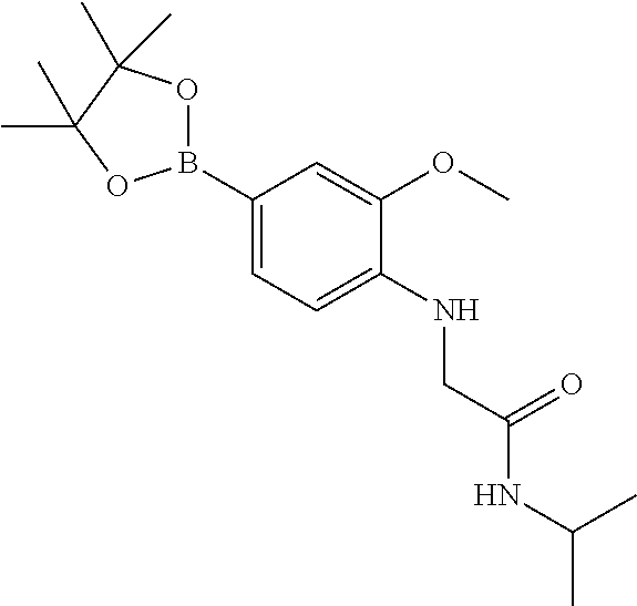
B1(C2=CC=C(NCC(NC(C)C)=O)C(OC)=C2)OC(C)(C)C(C)(C)O1
